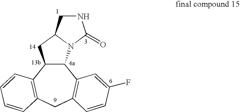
C12C(N3C(C1)CNC3=O)C1=C(CC3=C2C=CC=C3)C=CC(F)=C1
